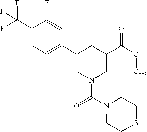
C1(C2CN(C(N3CCSCC3)=O)CC(C(=O)OC)C2)=CC=C(C(F)(F)F)C(F)=C1
